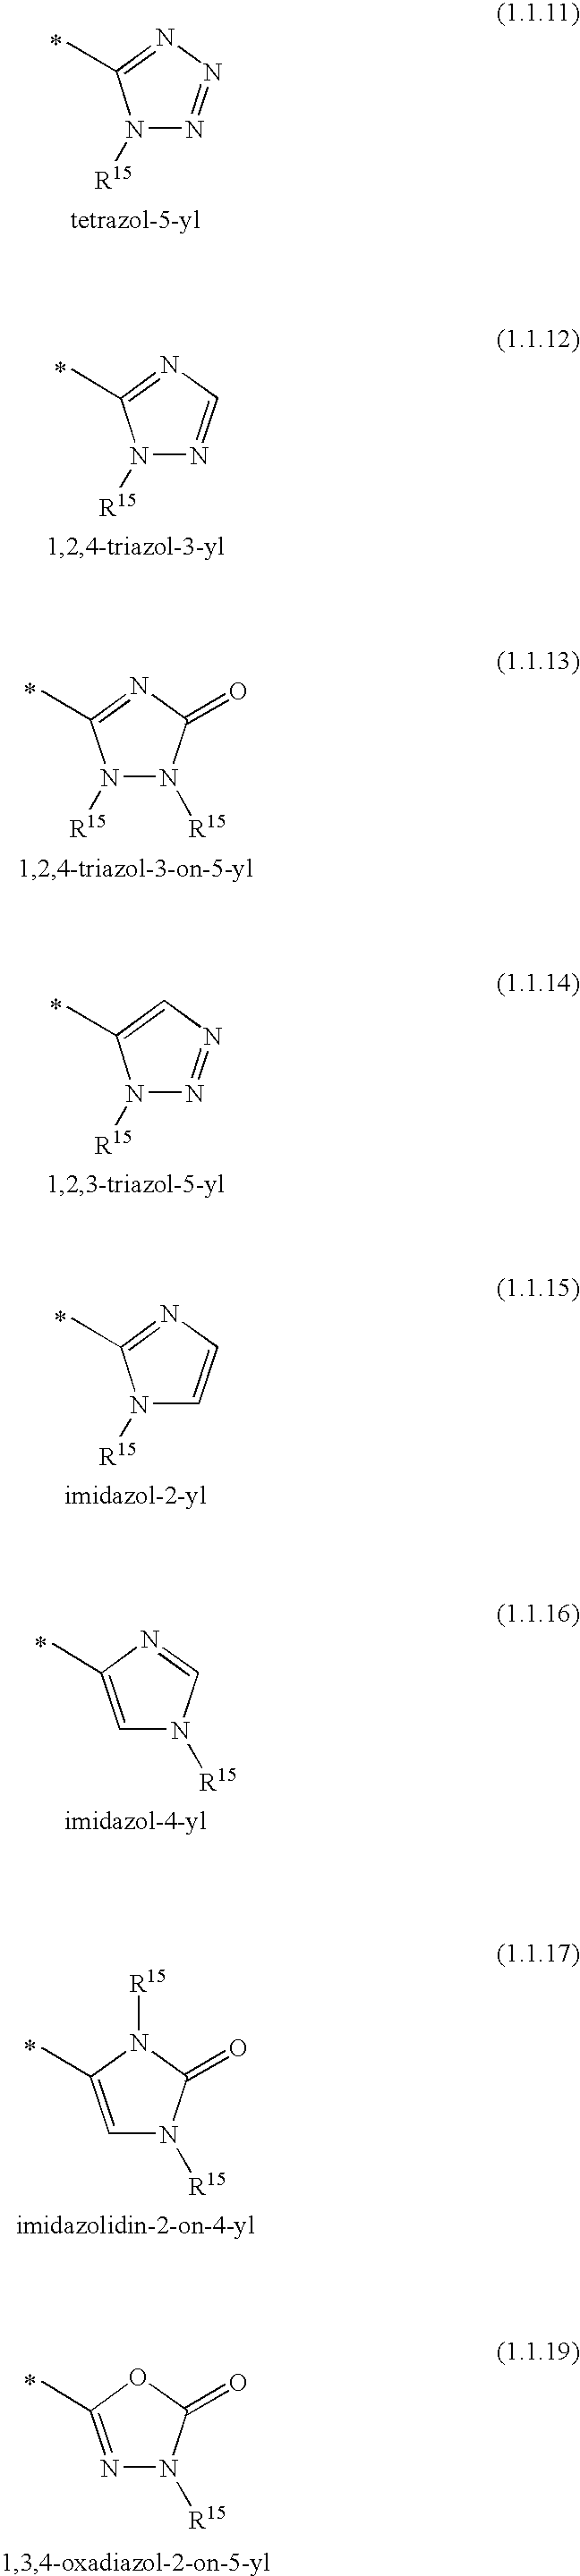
N1([R15])N=NN=C1C.N1([R15])N=CN=C1C.N1([R15])N([R15])C(=O)N=C1C.N1([R15])N=NC=C1C.N1([R15])C=CN=C1C.C1=C(C)N=CN1[R15].C1=C(C)N([R15])C(=O)N1[R15].N1=C(C)OC(=O)N1[R15]
